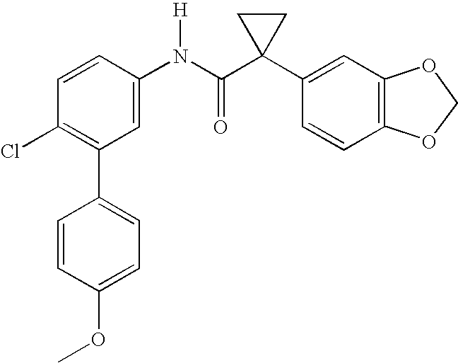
C1=CC(N(C(C2(C3=CC4=C(C=C3)OCO4)CC2)=O)[H])=CC(C2=CC=C(OC)C=C2)=C1Cl
